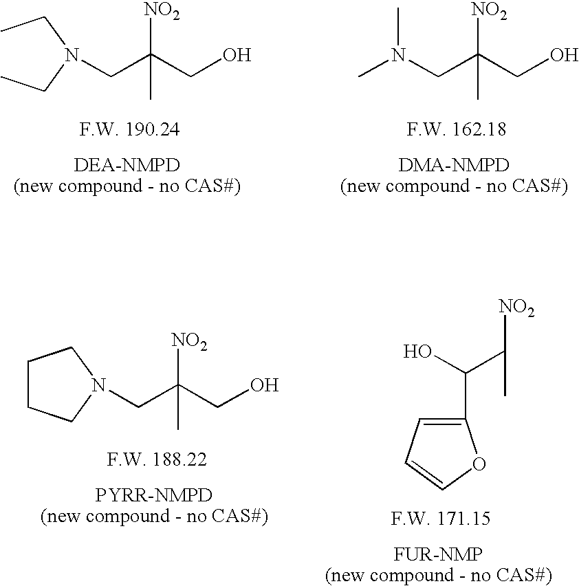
C(C(CO)([NO2])C)N(CC)CC.C(C(CO)([NO2])C)N(C)C.C(C(CO)([NO2])C)N1CCCC1.C1(C(O)C([NO2])C)=CC=CO1
